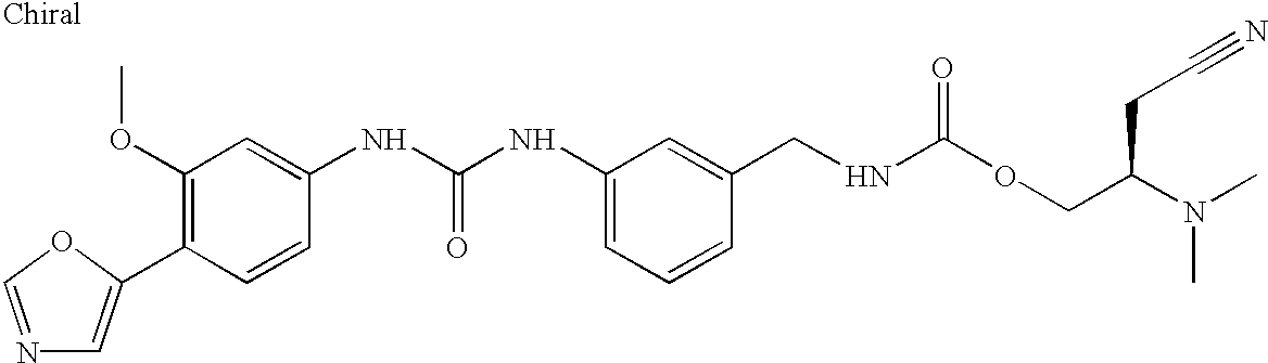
N1=COC(C2=C(OC)C=C(NC(NC3=CC=CC(CNC(OCC(CC#N)N(C)C)=O)=C3)=O)C=C2)=C1
